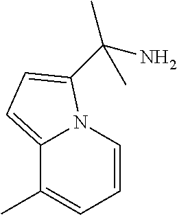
C1=CN2C(=CC=C2C(N)(C)C)C(C)=C1
